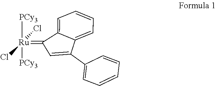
C1=C2C(=CC=C1)C(C1=CC=CC=C1)=CC2=[Ru]([PCy3])([PCy3])(Cl)Cl
